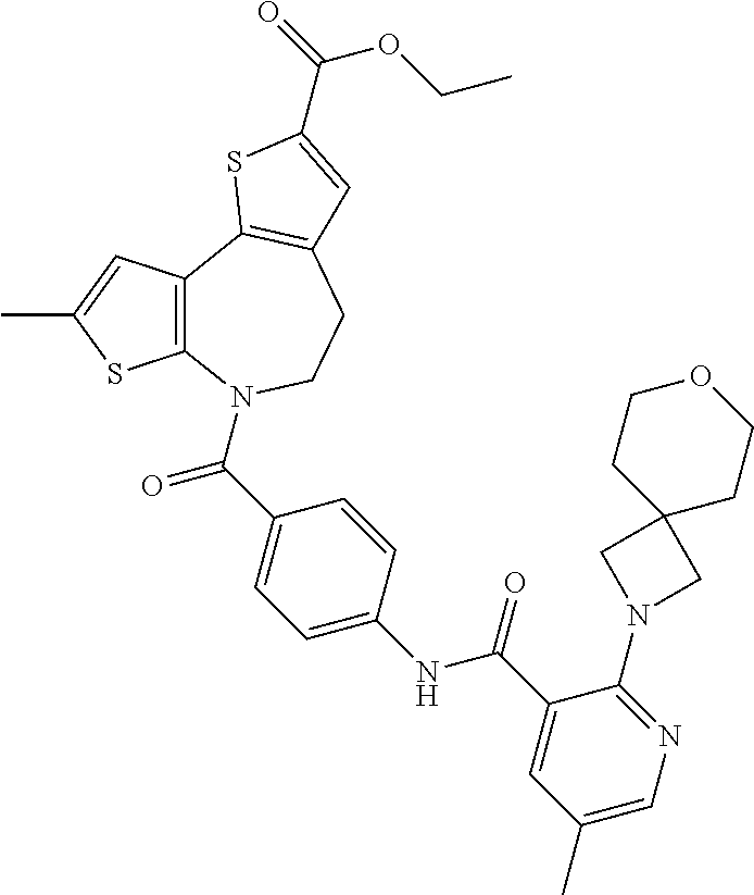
C12=C(C=C(C)S1)C1=C(CCN2C(C2=CC=C(NC(C3=CC(C)=CN=C3N3CC4(C3)CCOCC4)=O)C=C2)=O)C=C(C(=O)OCC)S1
